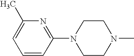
C1=C(C)N=C(N2CCN(C)CC2)C=C1
